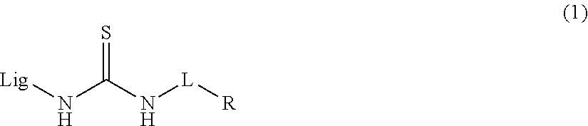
S=C(N[Lig])N[L][R]
